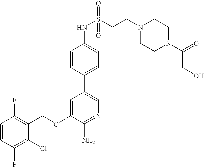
C1=CC(F)=C(Cl)C(COC2=CC(C3=CC=C(NS(CCN4CCN(C(=O)CO)CC4)(=O)=O)C=C3)=CN=C2N)=C1F
